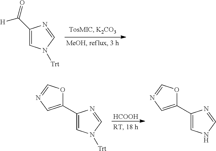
C1(C(=O)[H])=CN([Trt])C=N1.C1(C2=CN=CO2)=CN([Trt])C=N1.[HCOOH].C1(C2=CN=CO2)=CNC=N1
